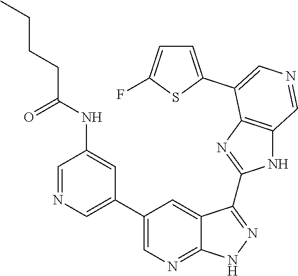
C1=NC=C(C2=CN=C3C(=C2)C(C2=NC4=C(N2)C=NC=C4C2=CC=C(F)S2)=NN3)C=C1NC(CCCC)=O
